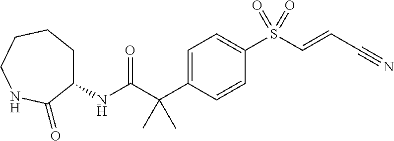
C1(NC(C(C2=CC=C(S(C=CC#N)(=O)=O)C=C2)(C)C)=O)CCCCNC1=O
